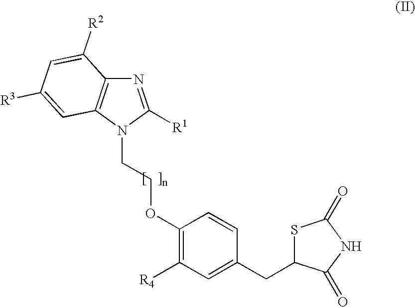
N1=C([R1])N(CCOC2=C([R4])C=C(CC3SC(=O)NC3=O)C=C2)C2=C1C([R2])=CC([R3])=C2
